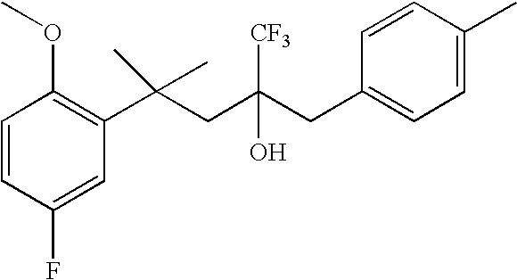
C1(F)=CC(C(CC(CC2=CC=C(C)C=C2)(O)[CF3])(C)C)=C(OC)C=C1
